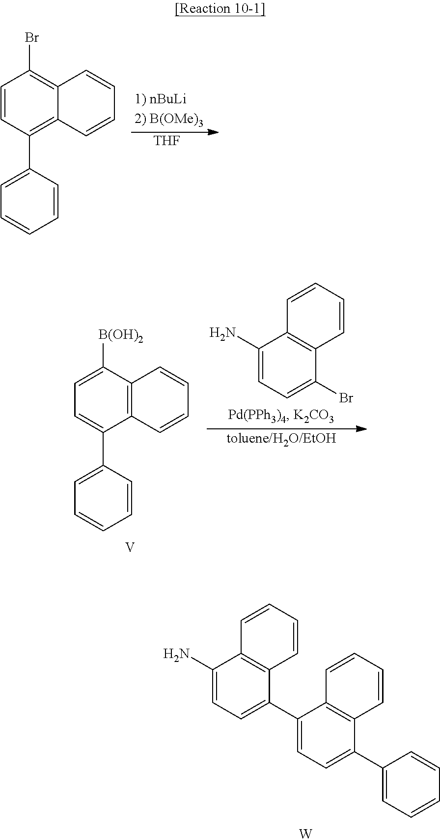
[THF].C1=CC(C2=CC=CC=C2)=C2C(=C1Br)C=CC=C2.C1(N)=CC=C(C2=CC=C(C3=CC=CC=C3)C3=C2C=CC=C3)C2=C1C=CC=C2.[W].C1=C([B(OH)2])C2=C(C(C3=CC=CC=C3)=C1)C=CC=C2.[toluene/H2O/EtOH].C1(N)=CC=C(Br)C2=C1C=CC=C2.[V]
